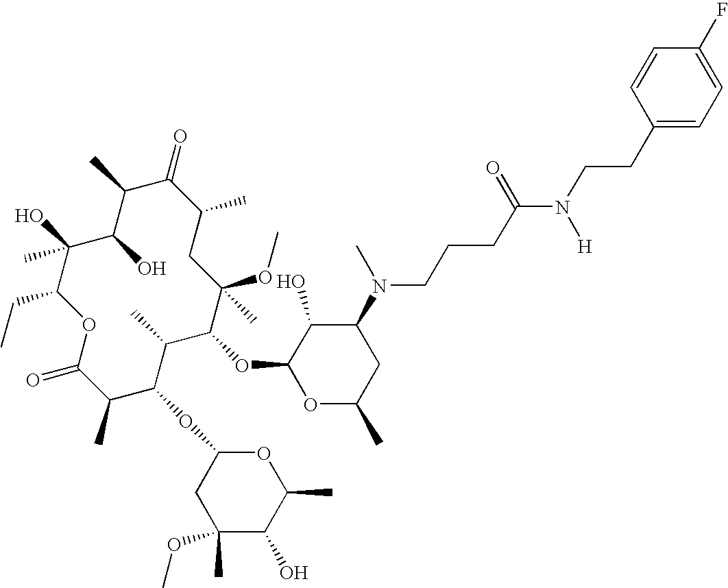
C1(O)C(C)C(=O)C(C)CC(C)(OC)C(OC2OC(C)CC(N(C)CCCC(N(CCC3=CC=C(F)C=C3)[H])=O)C2O)C(C)C(OC2CC(OC)(C)C(O)C(C)O2)C(C)C(=O)OC(CC)C1(O)C
